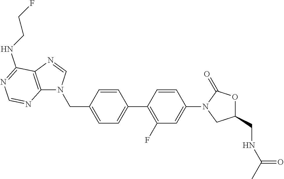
C(C1=CC=C(C2=C(F)C=C(N3CC(CNC(=O)C)OC3=O)C=C2)C=C1)N1C2=C(C(NCCF)=NC=N2)N=C1
